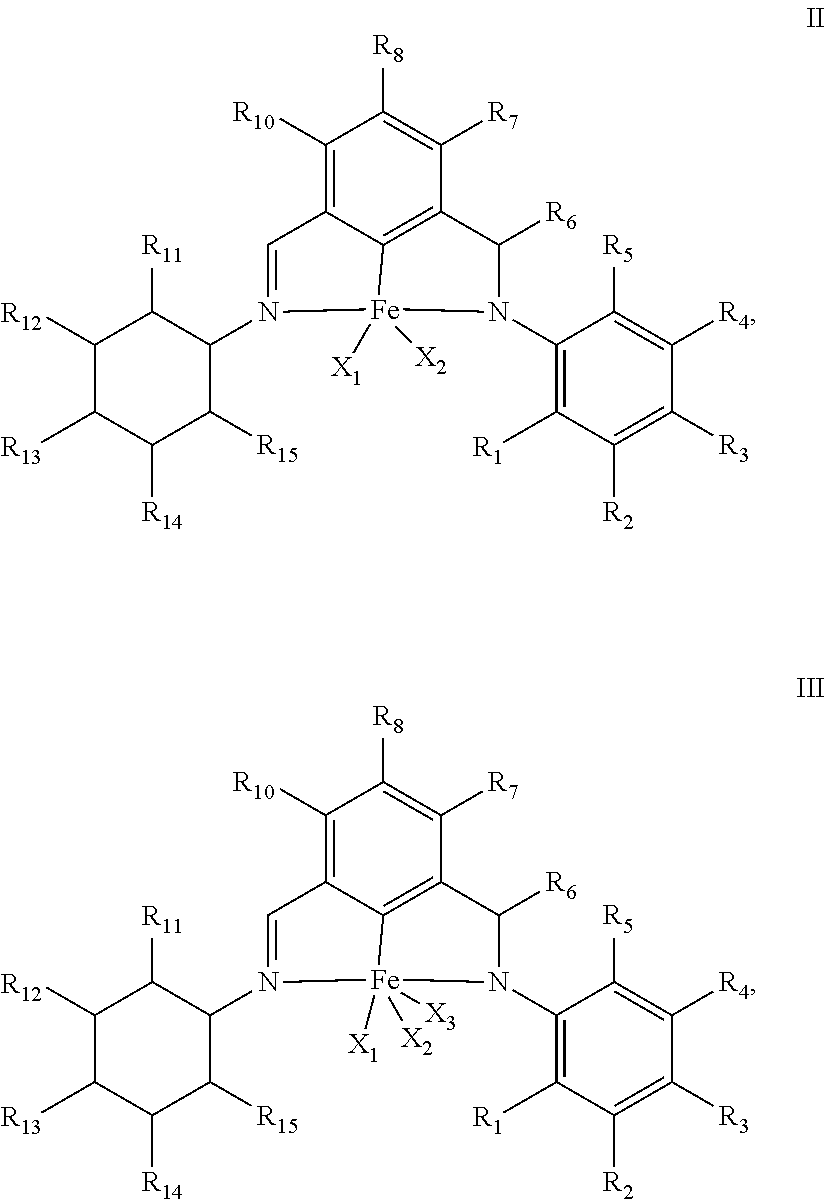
C1([R12])C([R13])C([R14])C([R15])C(N2=CC3=C([R10])C([R8])=C([R7])C4=C3[Fe]2([X1])([X2])([X3])N(C2=C([R1])C([R2])=C([R3])C([R4])=C2[R5])C4[R6])C1[R11].C1([R12])C([R13])C([R14])C([R15])C(N2=CC3=C([R10])C([R8])=C([R7])C4=C3[Fe]2([X1])([X2])N(C2=C([R1])C([R2])=C([R3])C([R4])=C2[R5])C4[R6])C1[R11]
